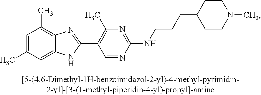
C1=C(C)C=C2C(=C1C)N=C(C1=C(C)N=C(NCCCC3CCN(C)CC3)N=C1)N2
